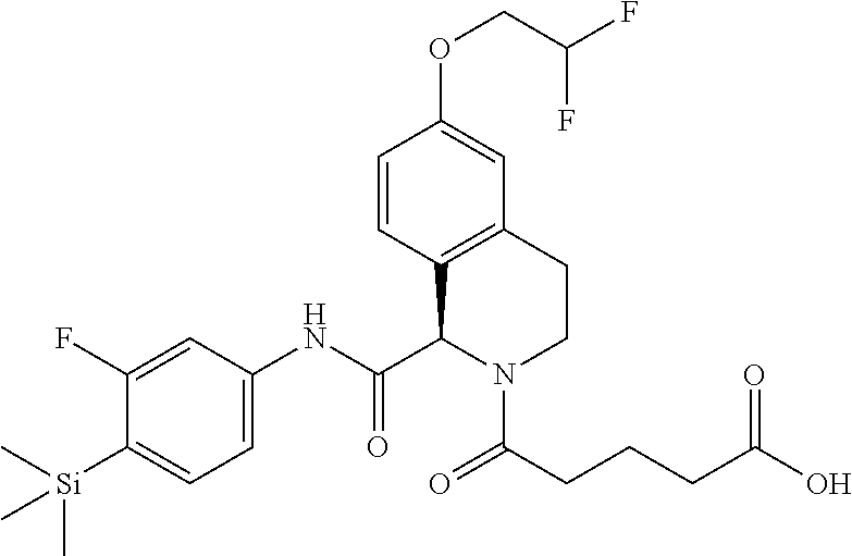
C1(F)=CC(NC(C2N(C(CCCC(O)=O)=O)CCC3=C2C=CC(OCC(F)F)=C3)=O)=CC=C1[Si](C)(C)C
